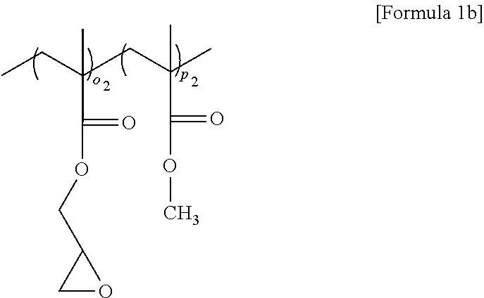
CCC(CC(C)(C)C(=O)OC)(C)C(=O)OCC1CO1
